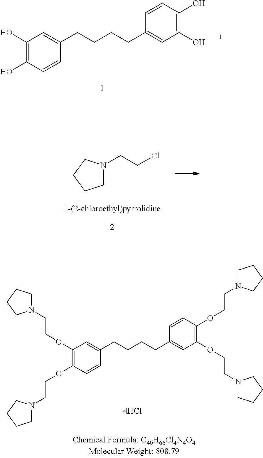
C1(OCCN2CCCC2)=C(OCCN2CCCC2)C=CC(CCCCC2=CC(OCCN3CCCC3)=C(OCCN3CCCC3)C=C2)=C1.C1(O)=C(O)C=CC(CCCCC2=CC(O)=C(O)C=C2)=C1.C(CCl)N1CCCC1
